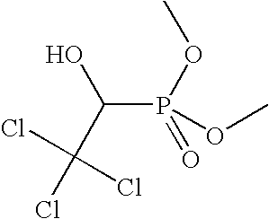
C(P(OC)(=O)OC)(C(Cl)(Cl)Cl)O
